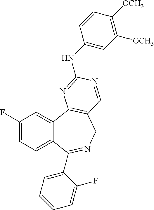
C1(F)=CC=C2C(=C1)C1=C(CN=C2C2=CC=CC=C2F)C=NC(NC2=CC([OCH3])=C([OCH3])C=C2)=N1
